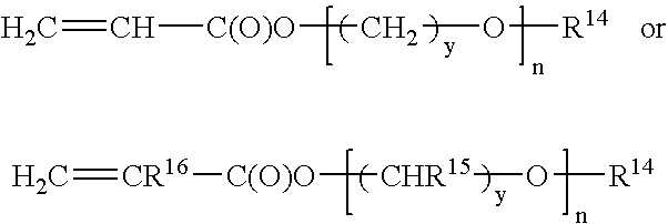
C=C[C(O)O]CO[R14].C=[CR16][C(O)O][CHR15]O[R14]
